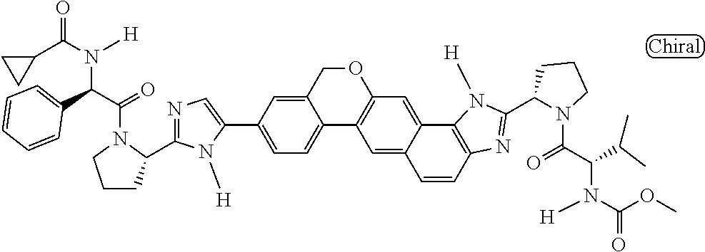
C1=C(C2=CN=C(C3N(C(=O)C(N([H])C(=O)C4CC4)C4=CC=CC=C4)CCC3)N2[H])C=C2C(=C1)C1=C(OC2)C=C2C(=C1)C=CC1=C2N([H])C(C2N(C(=O)C(N([H])C(=O)OC)C(C)C)CCC2)=N1
